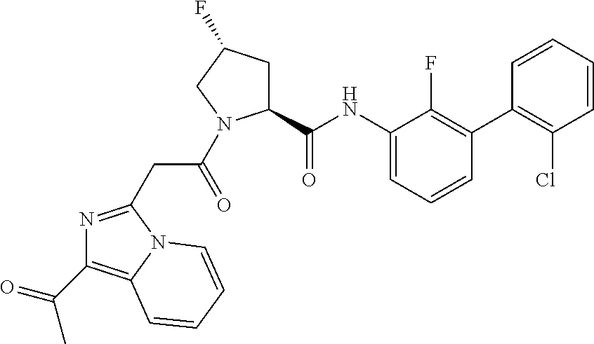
N1=C(CC(=O)N2C(C(NC3=CC=CC(C4=C(Cl)C=CC=C4)=C3F)=O)CC(F)C2)N2C(=C1C(=O)C)C=CC=C2
